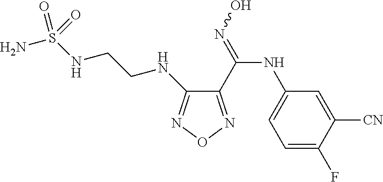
N(C1=NON=C1C(=NO)NC1=CC=C(F)C([CN])=C1)CCNS(=O)(N)=O
